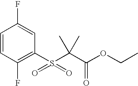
C1=CC(F)=C(S(=O)(=O)C(C(OCC)=O)(C)C)C=C1F
